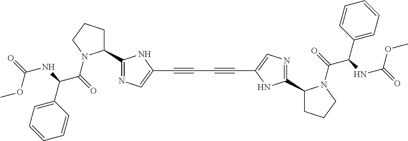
C1(C2CCCN2C(C(C2=CC=CC=C2)NC(OC)=O)=O)=NC=C(C#CC#CC2=CN=C(C3CCCN3C(C(C3=CC=CC=C3)NC(OC)=O)=O)N2)N1
